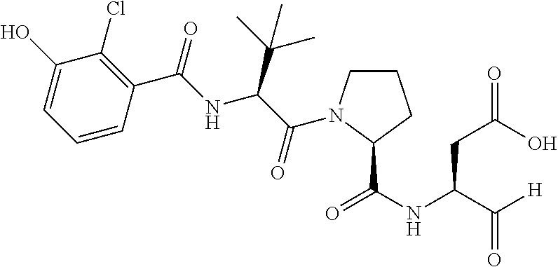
C1(O)=CC=CC(C(=O)NC(C(C)(C)C)C(=O)N2CCCC2C(NC(C([H])=O)CC(=O)O)=O)=C1Cl
